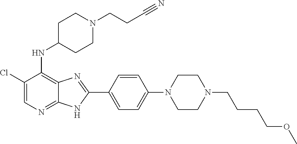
ClC1=CN=C2C(=C1NC1CCN(CCC#N)CC1)N=C(C1=CC=C(N3CCN(CCCCOC)CC3)C=C1)N2
